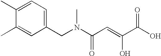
C1(C)=CC=C(CN(C(C=C(O)C(O)=O)=O)C)C=C1C
